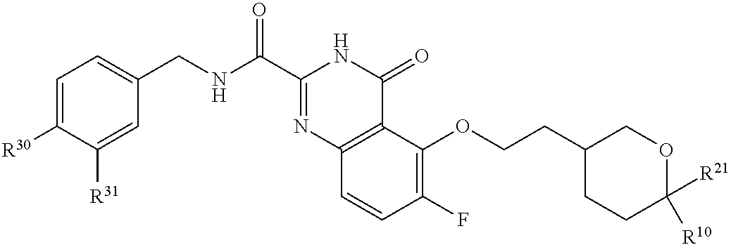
C1=C([R30])C([R31])=CC(CNC(C2=NC3=C(C(=O)N2)C(OCCC2CCC([R21])([R10])OC2)=C(F)C=C3)=O)=C1
